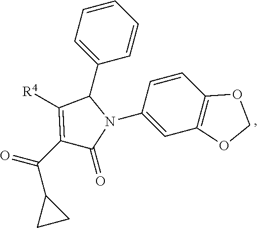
C1(C(C2CC2)=O)=C([R4])C(C2=CC=CC=C2)N(C2=CC3=C(C=C2)OCO3)C1=O
